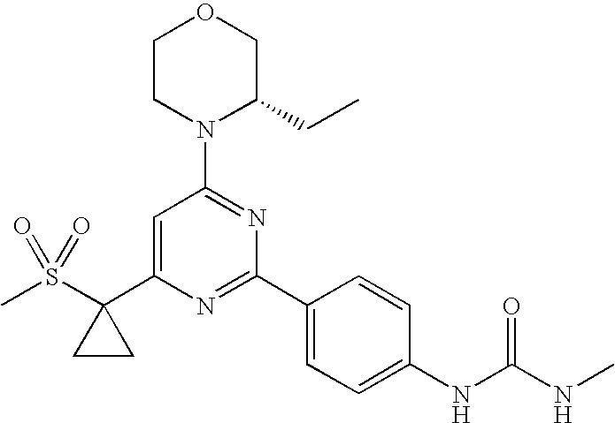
C1CN(C2=NC(C3=CC=C(NC(NC)=O)C=C3)=NC(C3(S(C)(=O)=O)CC3)=C2)C(CC)CO1
